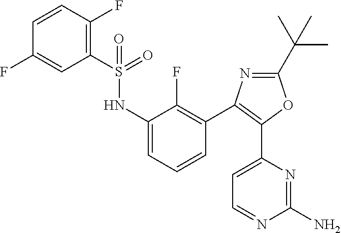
C1(C(C)(C)C)=NC(C2=C(F)C(NS(C3=C(F)C=CC(F)=C3)(=O)=O)=CC=C2)=C(C2=CC=NC(N)=N2)O1
